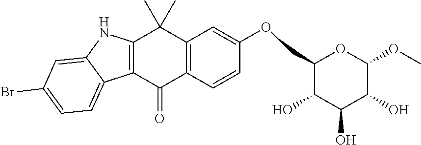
C12=C(C(=O)C3=C(C1(C)C)C=C(OCC1C(O)C(O)C(O)C(OC)O1)C=C3)C1=CC=C(Br)C=C1N2
